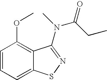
C1=CC=C2C(=C1OC)C(N(C)C(CC)=O)=NS2
